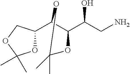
O1C(C2C(C(O)CN)OC(C)(C)O2)COC1(C)C
